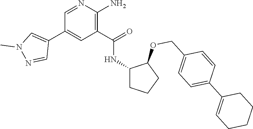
C1(COC2C(NC(C3=C(N)N=CC(C4=CN(C)N=C4)=C3)=O)CCC2)=CC=C(C2=CCCCC2)C=C1
